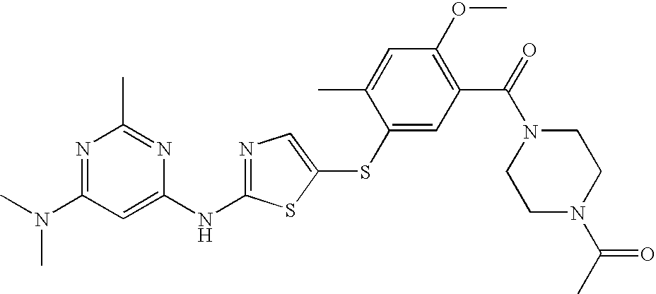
N1=C(N(C)C)C=C(NC2=NC=C(SC3=CC(C(=O)N4CCN(C(C)=O)CC4)=C(OC)C=C3C)S2)N=C1C
